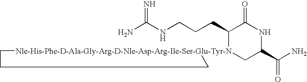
NC(NCCCC1[Nle-His-Phe-D-Ala-Gly-Arg-D-Nle-Asp-Arg-Ile-Ser-Glu-Tyr-N]2(CC(C(N)=O)NC1=O)CCC2)=N
